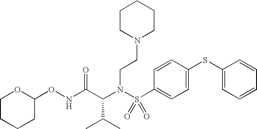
C(N(S(C1=CC=C(SC2=CC=CC=C2)C=C1)(=O)=O)CCN1CCCCC1)(C(NOC1OCCCC1)=O)C(C)C
